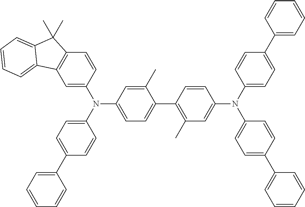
C1=C(N(C2=CC=C(C3=CC=CC=C3)C=C2)C2=CC=C(C3=C(C)C=C(N(C4=CC=C(C5=CC=CC=C5)C=C4)C4=CC=C(C5=CC=CC=C5)C=C4)C=C3)C(C)=C2)C=CC2=C1C1=CC=CC=C1C2(C)C
